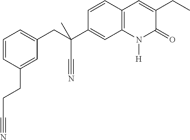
C1=CC(CCC#N)=CC(CC(C2=CC3=C(C=C2)C=C(CC)C(=O)N3[H])(C#N)C)=C1
